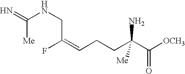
N(CC(=CCCC(C([OCH3])=O)(N)[Me])F)C(=N)[Me]
